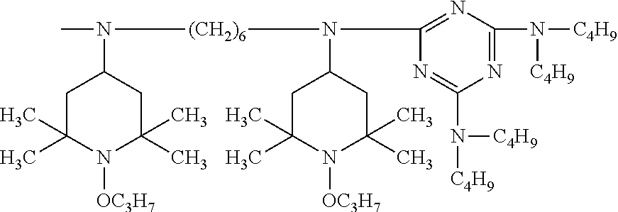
CN([(CH2)6]N(C1=NC(N([C4H9])[C4H9])=NC(N([C4H9])[C4H9])=N1)C1CC(C)(C)N([OC3H7])C(C)(C)C1)C1CC(C)(C)N([OC3H7])C(C)(C)C1
